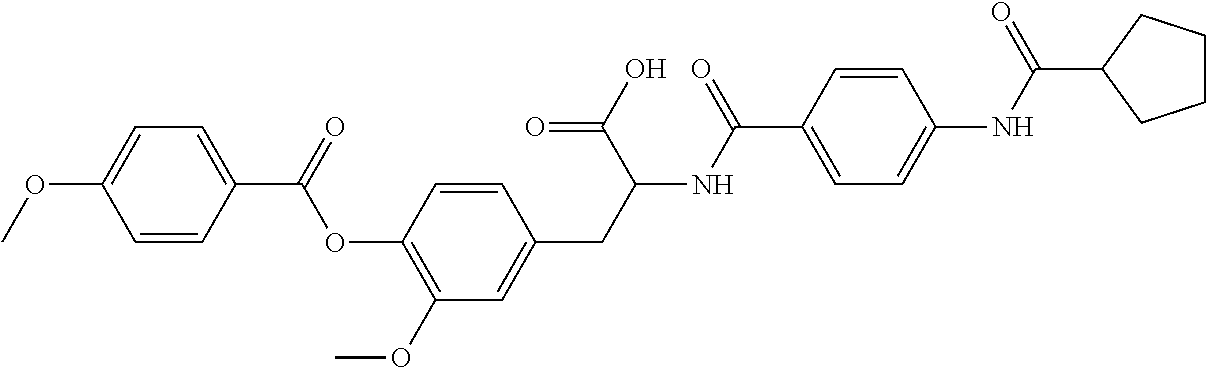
C1=CC(C(=O)OC2=C(OC)C=C(CC(NC(C3=CC=C(NC(=O)C4CCCC4)C=C3)=O)C(=O)O)C=C2)=CC=C1OC
